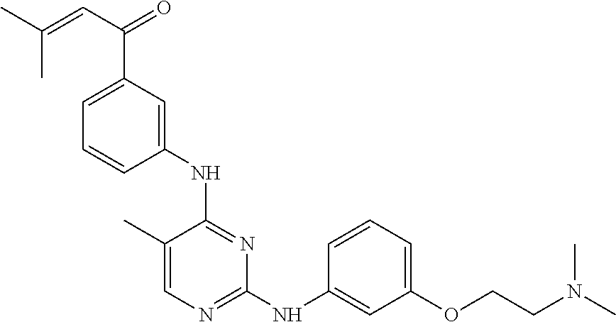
C1(C)=CN=C(NC2=CC(OCCN(C)C)=CC=C2)N=C1NC1=CC(C(C=C(C)C)=O)=CC=C1
